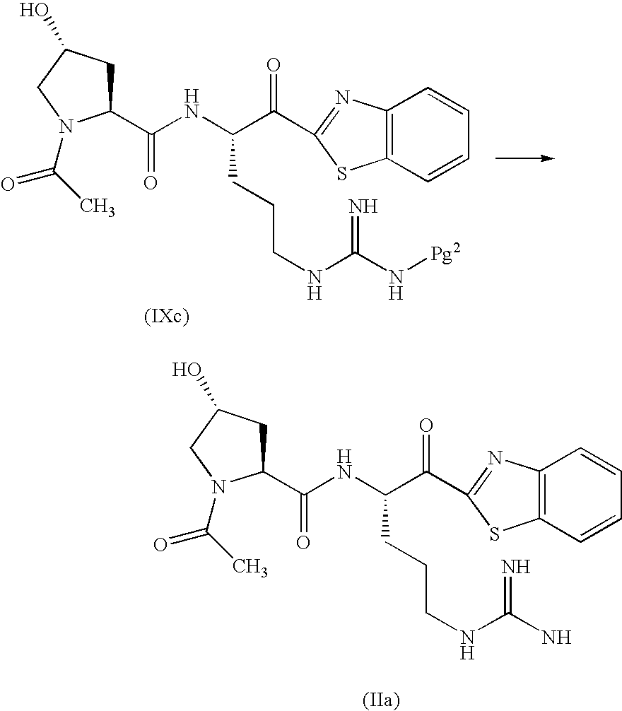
C1(C(NC(C(=O)C2=NC3=C(C=CC=C3)S2)CCCNC(N)=N)=O)CC(O)CN1C(C)=O.C12=C(C=CC=C1)SC(C(=O)C(NC(=O)C1CC(O)CN1C(C)=O)CCCNC(N[Pg2])=N)=N2
